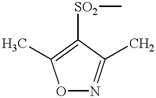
O1N=C(C)C([SO2]C)=C1C
